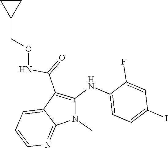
N(C(C1=C(NC2=CC=C(I)C=C2F)N(C)C2=NC=CC=C12)=O)OCC1CC1
